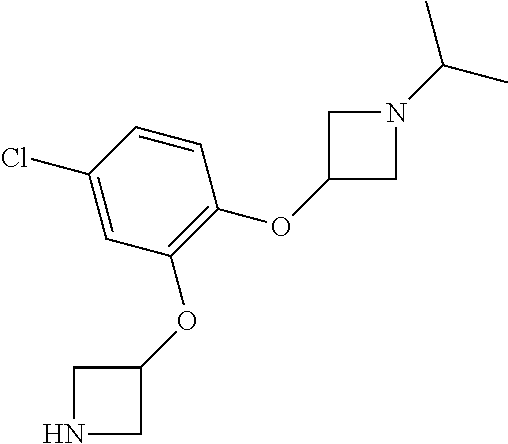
C1=CC(Cl)=CC(OC2CNC2)=C1OC1CN(C(C)C)C1
